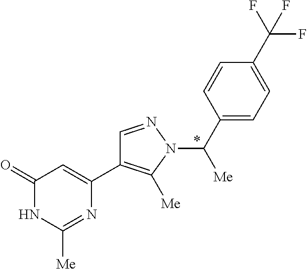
C1(=O)NC([Me])=NC(C2=C([Me])N(C(C3=CC=C(C(F)(F)F)C=C3)[Me])N=C2)=C1
